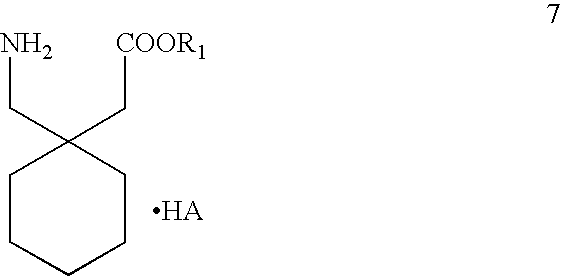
C1CCCCC1(C[COOR1])CN
